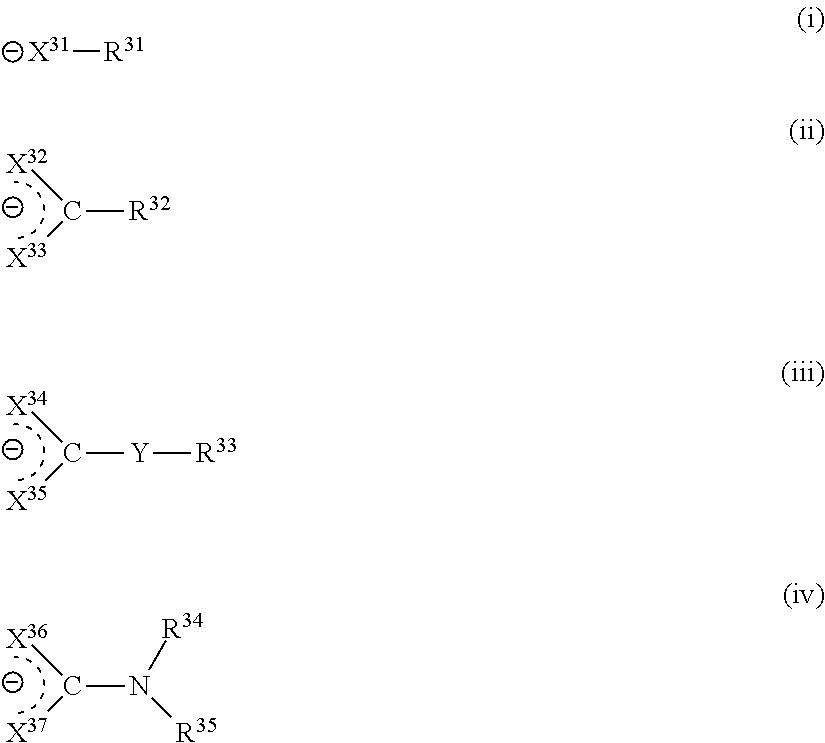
[R32]C([X32])[X33].[Y](C([X34])[X35])[R33].N(C([X36])[X37])([R35])[R34].[X31][R31]
